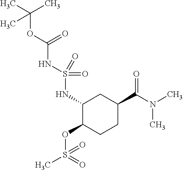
CC(C)(OC(NS(=O)(=O)NC1C(OS(=O)(=O)C)CCC(C(=O)N(C)C)C1)=O)C
